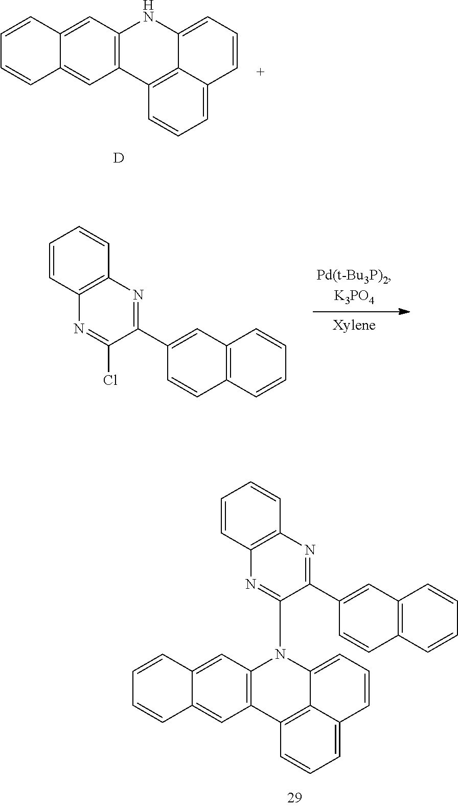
C12=C(C=C3C(=C1)C=CC=C3)NC1=CC=CC3=CC=CC2=C13.[D].C1=CC2=C(C=C1)N=C(C1=CC3=C(C=C1)C=CC=C3)C(Cl)=N2.C12=C(C3=C4C(=CC=CC4=CC=C3)N1C1=NC3=C(C=CC=C3)N=C1C1=CC3=C(C=C1)C=CC=C3)C=C1C(=C2)C=CC=C1
